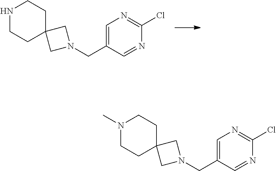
C1=C(CN2CC3(C2)CCNCC3)C=NC(Cl)=N1.C1=C(CN2CC3(C2)CCN(C)CC3)C=NC(Cl)=N1
